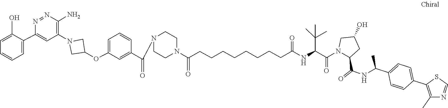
C1=NC(C)=C(C2=CC=C(C(NC(=O)C3N(C(=O)C(NC(CCCCCCCCC(N4CCN(C(C5=CC(OC6CN(C7=C(N)N=NC(C8=CC=CC=C8O)=C7)C6)=CC=C5)=O)CC4)=O)=O)C(C)(C)C)CC(O)C3)C)C=C2)S1
